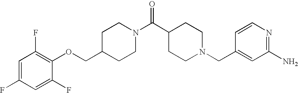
C1(COC2=C(F)C=C(F)C=C2F)CCN(C(C2CCN(CC3=CC(N)=NC=C3)CC2)=O)CC1
